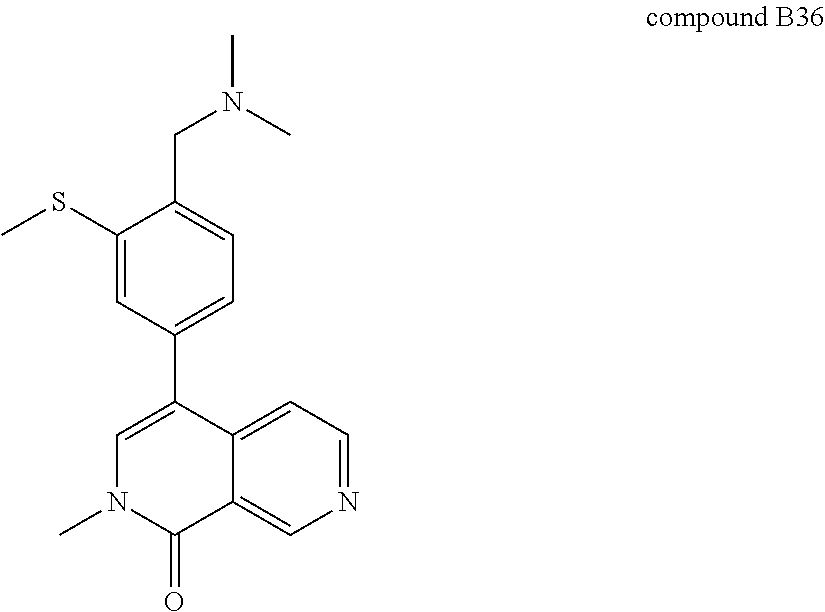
C1=C2C(=CN=C1)C(=O)N(C)C=C2C1=CC=C(CN(C)C)C(SC)=C1
